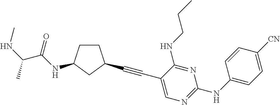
C1CC(NC(C(NC)C)=O)CC1C#CC1=CN=C(NC2=CC=C([CN])C=C2)N=C1NCCC
